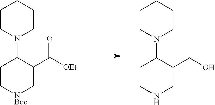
C1C[NBoc]CC(C([OEt])=O)C1N1CCCCC1.C1CNCC(CO)C1N1CCCCC1
